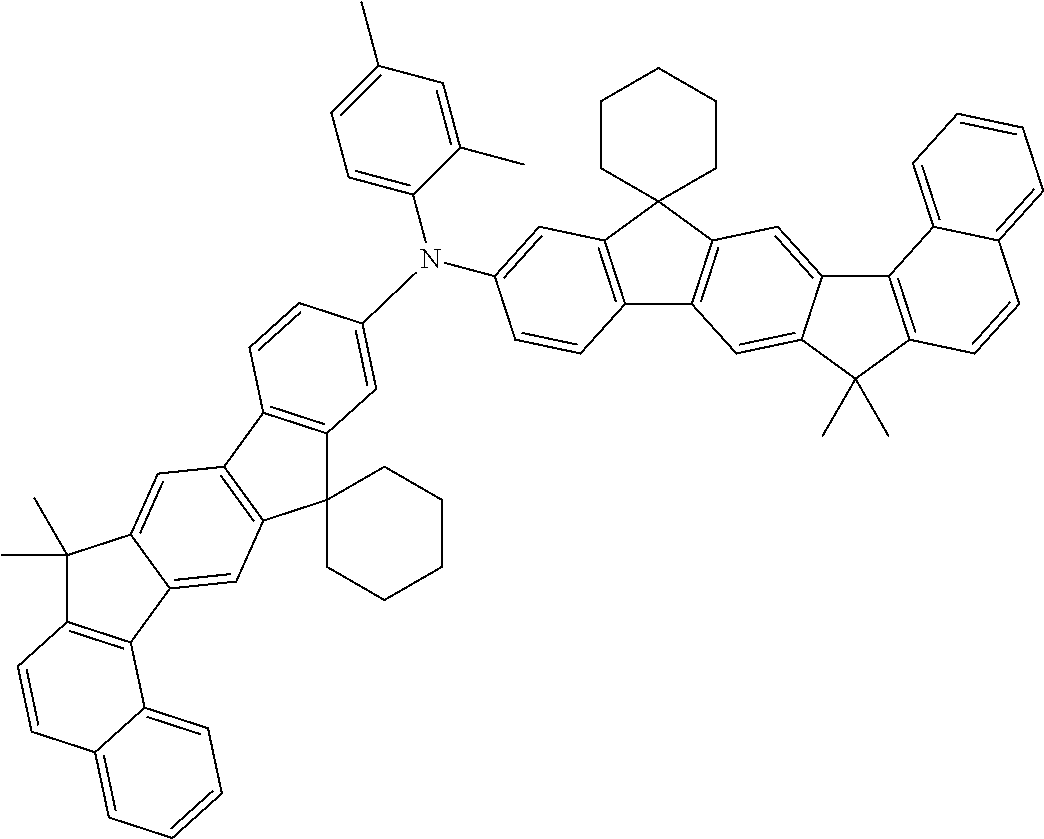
C1(C)(C)C2=C(C3=CC4=C(C=C13)C1=C(C43CCCCC3)C=C(N(C3=CC4=C(C5=C(C46CCCCC6)C=C4C(=C5)C(C)(C)C5=C4C4=CC=CC=C4C=C5)C=C3)C3=CC=C(C)C=C3C)C=C1)C1=CC=CC=C1C=C2
